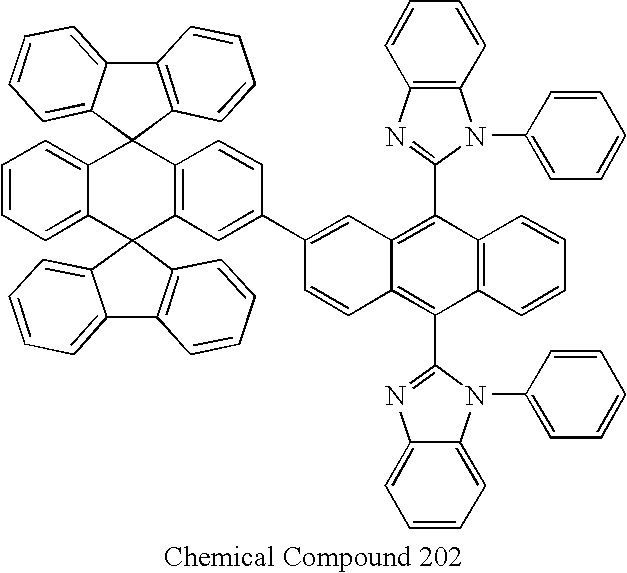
C12=CC=CC=C1C1(C3=C(C=CC(C4=CC5=C(C6=NC7=C(N6C6=CC=CC=C6)C=CC=C7)C6=C(C(C7=NC8=CC=CC=C8N7C7=CC=CC=C7)=C5C=C4)C=CC=C6)=C3)C23C2=CC=CC=C2C2=C3C=CC=C2)C2=C(C3=CC=CC=C31)C=CC=C2
